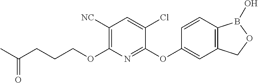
C1([NC])=C(OCCCC(C)=O)N=C(OC2=CC3=C(C=C2)B(O)OC3)C(Cl)=C1
